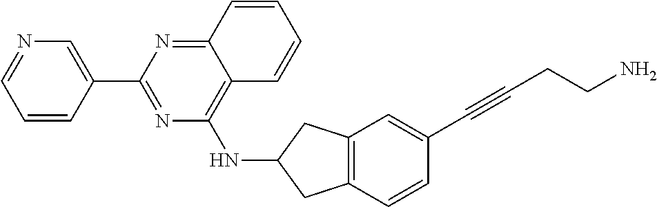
C1(C2=NC(NC3CC4=C(C3)C=C(C#CCCN)C=C4)=C3C(=N2)C=CC=C3)=CN=CC=C1
